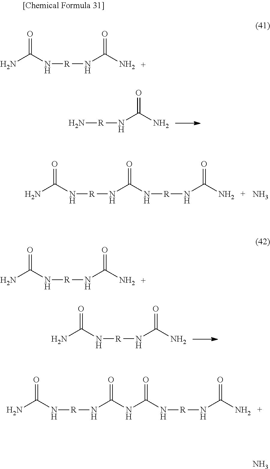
N[R]NC(N)=O.N([R]NC(=O)N[R]NC(N)=O)C(N)=O.N.N([R]NC(N)=O)C(N)=O.N([R]NC(=O)NC(N[R]NC(N)=O)=O)C(N)=O.N.N([R]NC(N)=O)C(N)=O.N([R]NC(N)=O)C(N)=O
